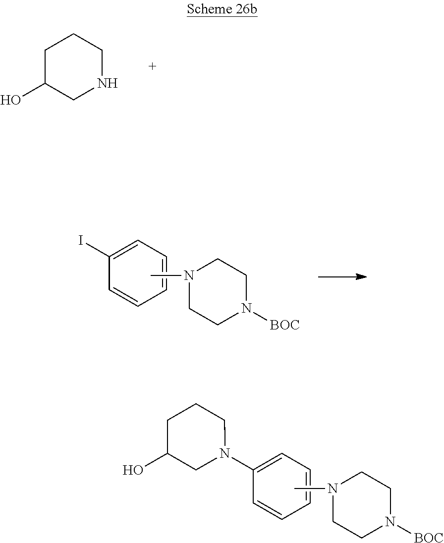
C1=CC=CC=C1I.CN1CCN([BOC])CC1.C1C(O)CNCC1.C1=CC=CC=C1N1CCCC(O)C1.CN1CCN([BOC])CC1
